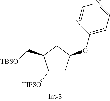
N1=CC=C(OC2CC([TIPSO])C(C[TBSO])C2)N=C1
